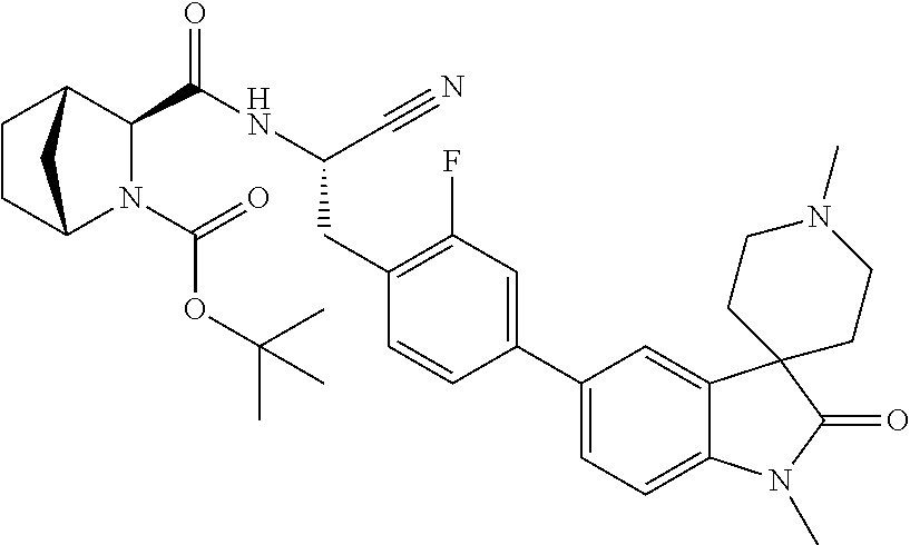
C1CC2N(C(OC(C)(C)C)=O)C(C(NC(C#N)CC3=C(F)C=C(C4=CC=C5C(=C4)C4(C(=O)N5C)CCN(C)CC4)C=C3)=O)C1C2
